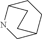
C12NCC(CC1)CC2
